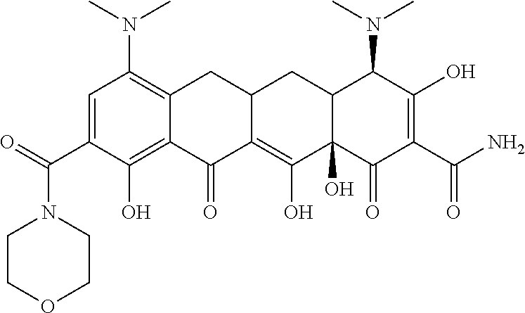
C1=C(C(N2CCOCC2)=O)C(O)=C2C(=C1N(C)C)CC1C(=C(O)C3(O)C(C1)C(N(C)C)C(O)=C(C(N)=O)C3=O)C2=O
